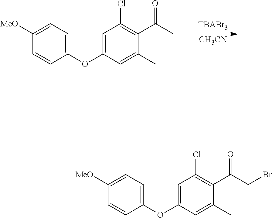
[CH3CN].C1(OC2=CC(Cl)=C(C(C)=O)C(C)=C2)=CC=C([MeO])C=C1.C1(OC2=CC(Cl)=C(C(CBr)=O)C(C)=C2)=CC=C([MeO])C=C1
